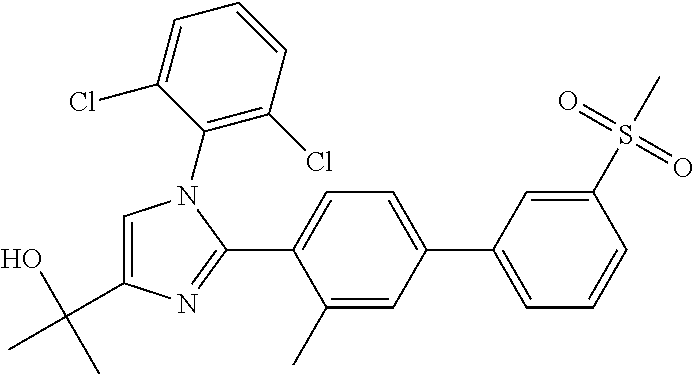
C1(S(C)(=O)=O)=CC(C2=CC=C(C3=NC(C(O)(C)C)=CN3C3=C(Cl)C=CC=C3Cl)C(C)=C2)=CC=C1
